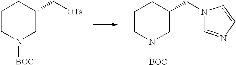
C1CN([BOC])CC(CN2C=NC=C2)C1.C1CN([BOC])CC(C[OTs])C1
